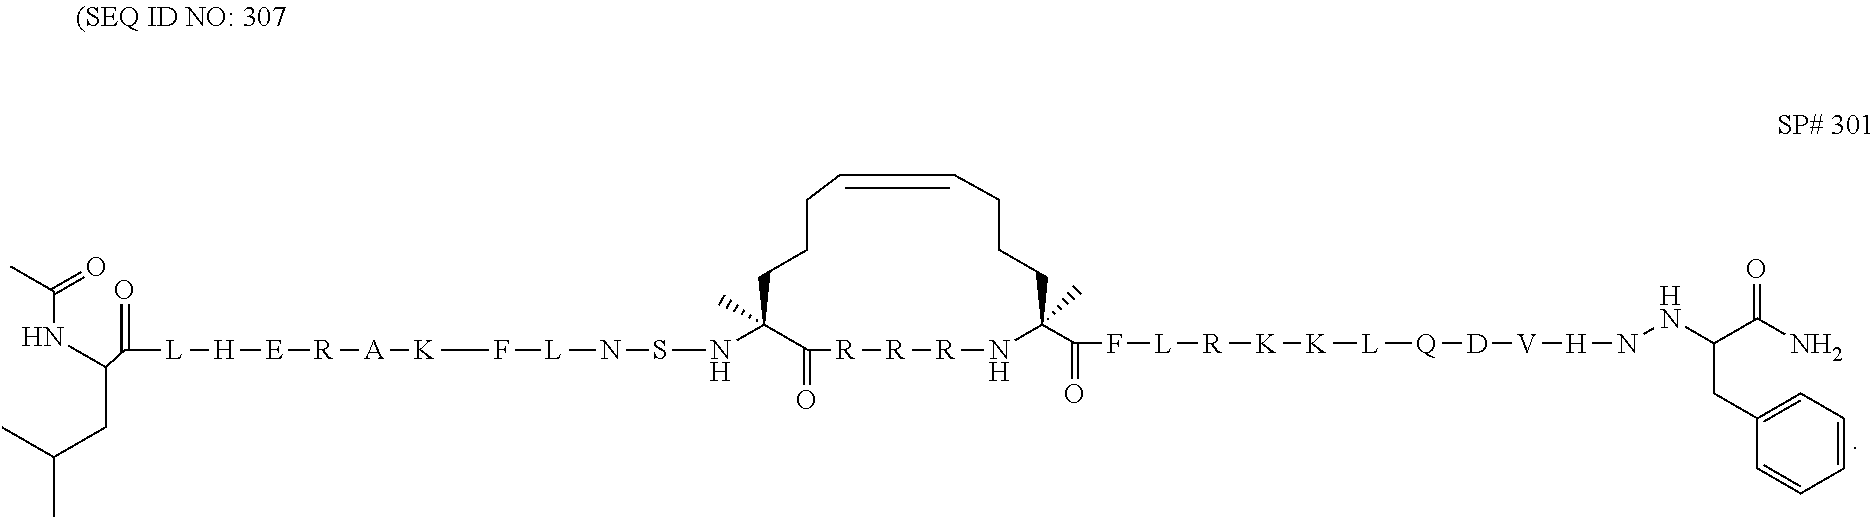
C1(NSN[L]F[K][A][R][E][H][L]C(C(NC(=O)C)CC(C)C)=O)(C)C(=O)[R][R][R]NC(C(=O)F[L][R][K][K][L][Q][D][V][H]NNC(C(N)=O)CC2=CC=CC=C2)(C)CCCC=CCCC1
